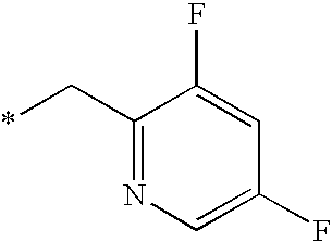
C1(C*)=NC=C(F)C=C1F
